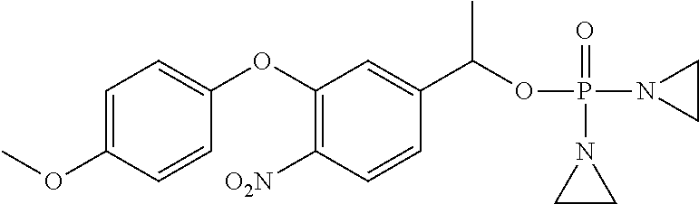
C1=C(OC)C=CC(OC2=C([O2N])C=CC(C(OP(N3CC3)(=O)N3CC3)C)=C2)=C1
